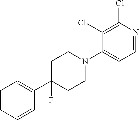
C1=CC=CC(C2(F)CCN(C3=CC=NC(Cl)=C3Cl)CC2)=C1
